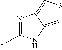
N1=C(C)NC2=CSC=C12
